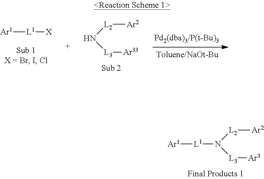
[L2]([Ar2])N([L3][Ar3])[L1][Ar1].[L2]([Ar2])N[L3][Ar33].[Ar1][L1][X]
